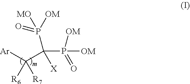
[Ar]C(C(P([OM])([OM])=O)(P(=O)([MO])[OM])[X])([R7])[R6]
